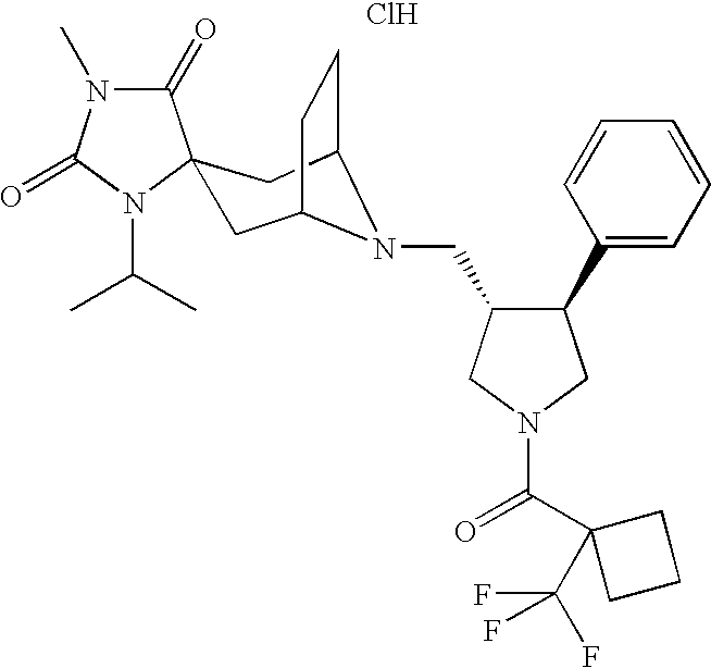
C1(=O)N(C)C(=O)N(C(C)C)C12CC1CCC(C2)N1CC1C(C2=CC=CC=C2)CN(C(=O)C2(C(F)(F)F)CCC2)C1.Cl
